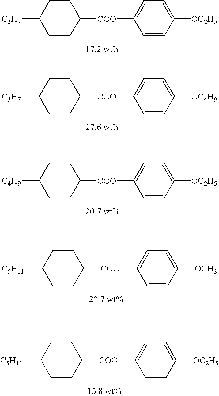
[C3H7]C1CCC([COO]C2=CC=C([OC2H5])C=C2)CC1.[C3H7]C1CCC([COO]C2=CC=C([OC4H9])C=C2)CC1.[C4H9]C1CCC([COO]C2=CC=C([OC2H5])C=C2)CC1.[C5H11]C1CCC([COO]C2=CC=C([OCH3])C=C2)CC1.[C5H11]C1CCC([COO]C2=CC=C([OC2H5])C=C2)CC1
